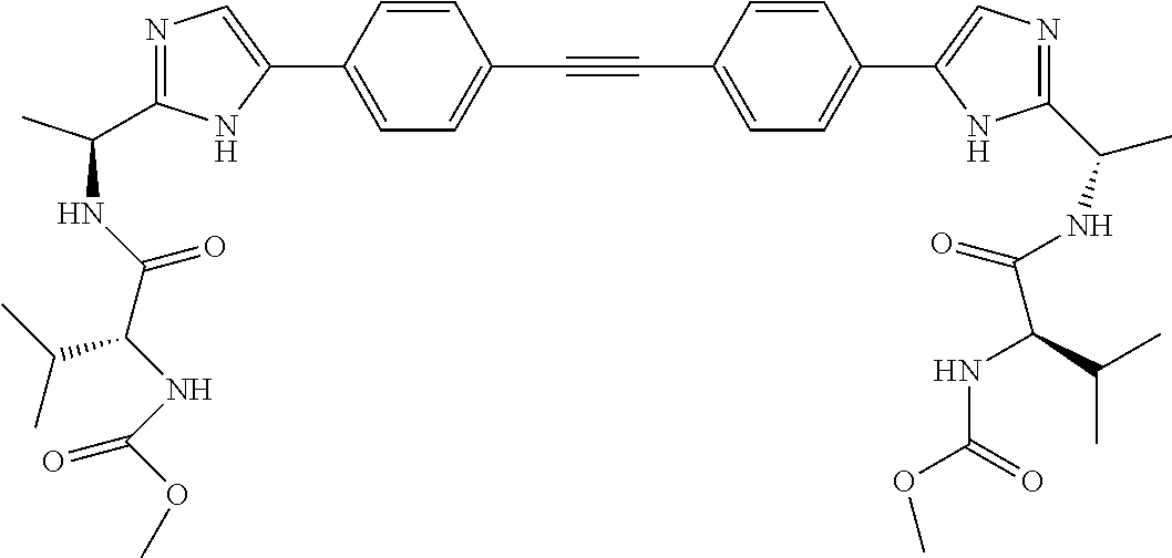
N1=C(C(NC(C(NC(=O)OC)C(C)C)=O)C)NC(C2=CC=C(C#CC3=CC=C(C4=CN=C(C(C)NC(=O)C(C(C)C)NC(=O)OC)N4)C=C3)C=C2)=C1
